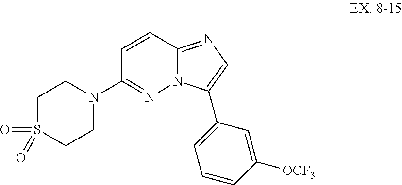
C1=CC2=NC=C(C3=CC=CC([OCF3])=C3)N2N=C1N1CCS(=O)(=O)CC1
